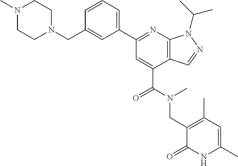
C1(CN2CCN(C)CC2)=CC(C2=NC3=C(C(C(=O)N(CC4=C(C)C=C(C)NC4=O)C)=C2)C=NN3C(C)C)=CC=C1
